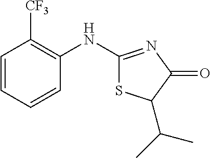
C1=CC=CC(NC2=NC(=O)C(C(C)C)S2)=C1[CF3]
